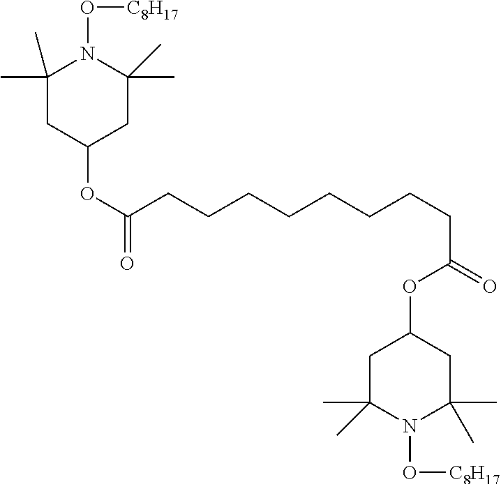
C1(OC(CCCCCCCCC(OC2CC(C)(C)N(O[C8H17])C(C)(C)C2)=O)=O)CC(C)(C)N(O[C8H17])C(C)(C)C1
